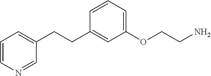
C1(CCC2=CC=CN=C2)=CC(OCCN)=CC=C1
